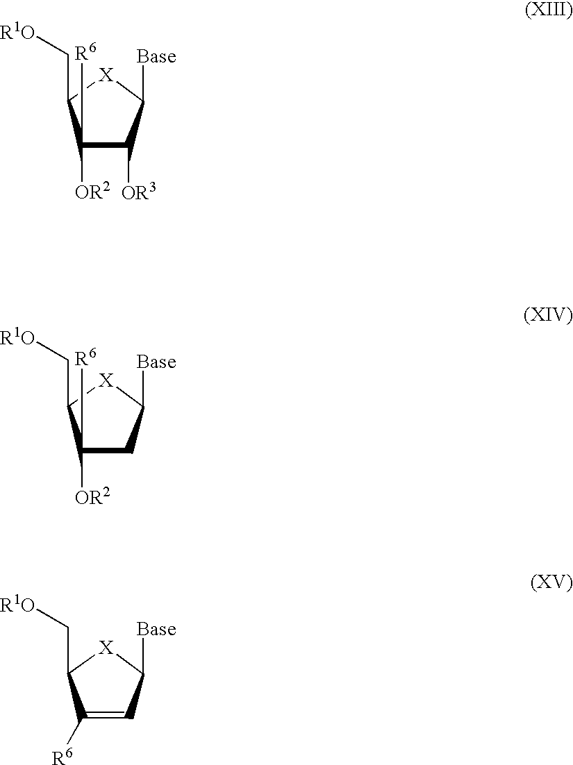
C1([Base])[X]C(C[R1O])C([OR2])([R6])C1[OR3].C1([Base])[X]C(C[R1O])C([OR2])([R6])C1.C1([Base])[X]C(C[R1O])C([R6])=C1
